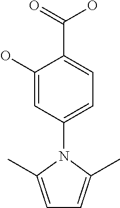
C1(O)=CC(N2C(C)=CC=C2C)=CC=C1C(O)=O
